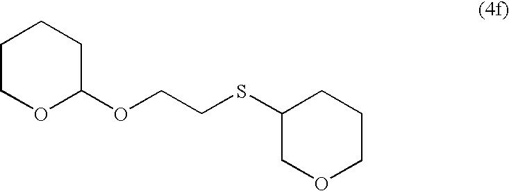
C1COC(OCCSC2COCCC2)CC1
